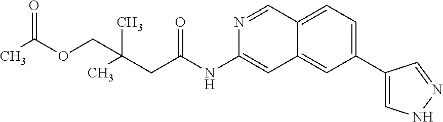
C(CC(=O)NC1=CC2=CC(C3=CNN=C3)=CC=C2C=N1)(COC(C)=O)(C)C
